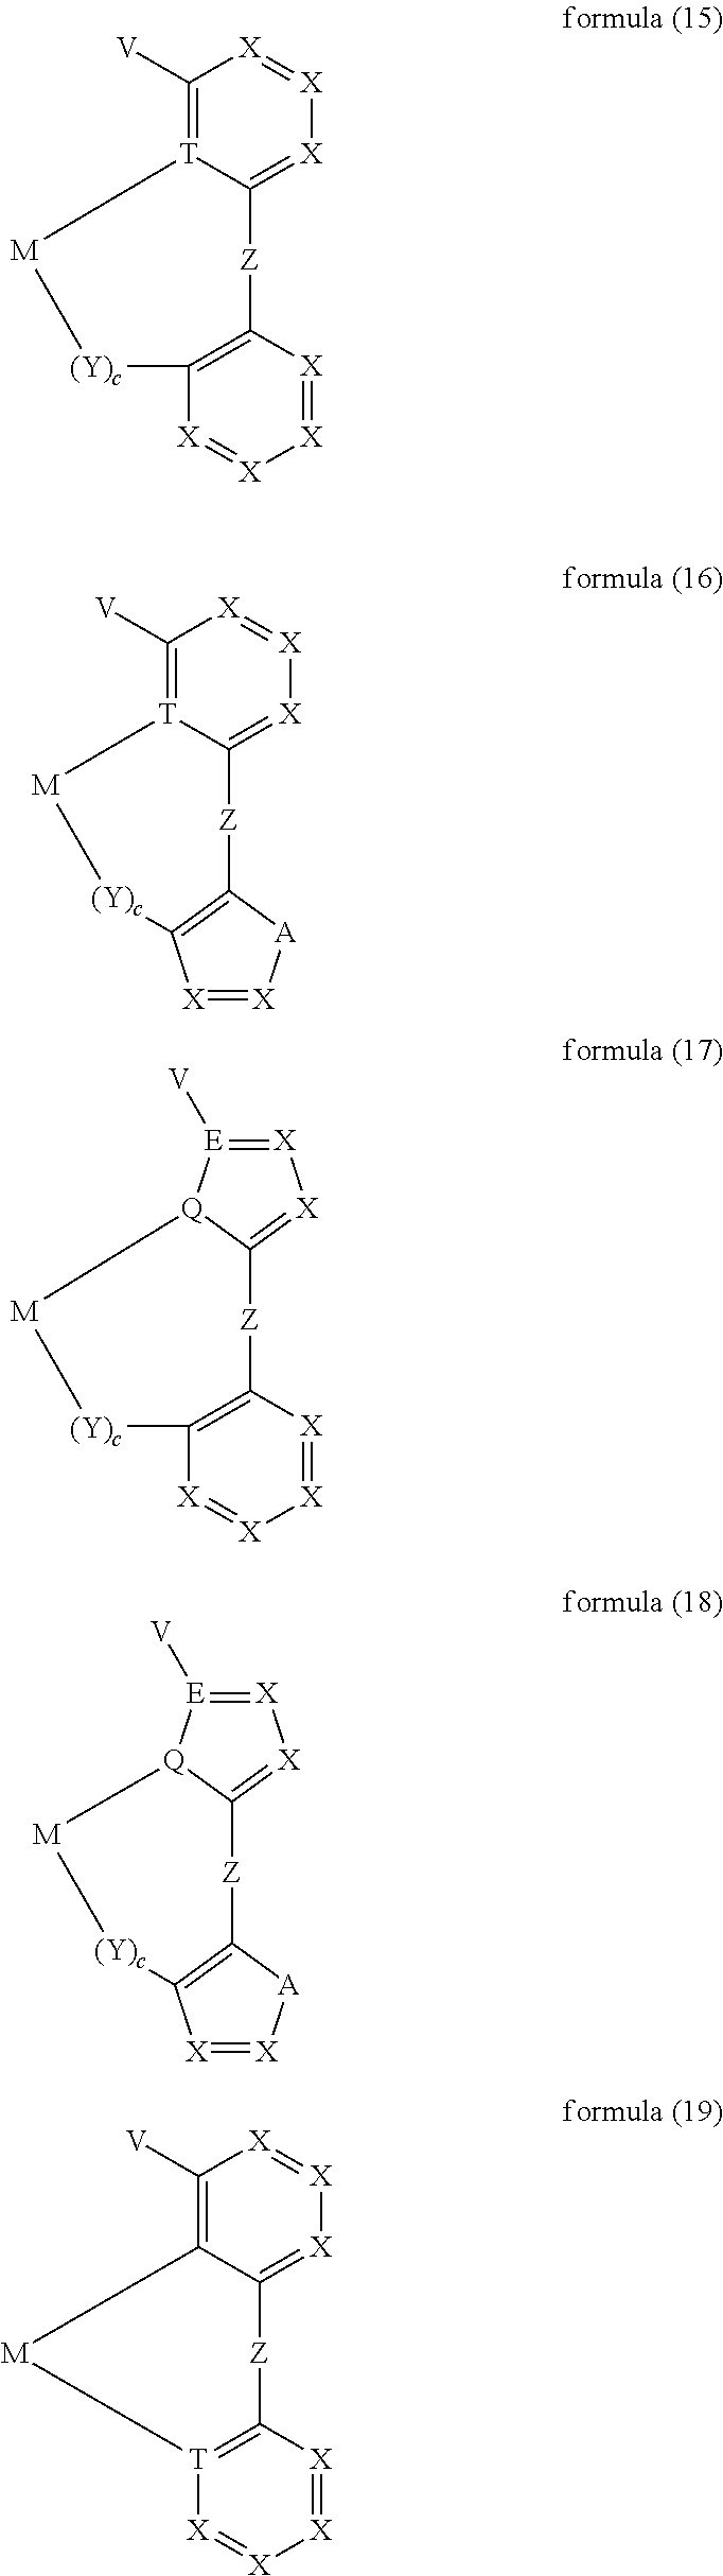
C1([V])=[T]2C(=[X][X]=[X]1)[Z]C1=C([X]=[X][X]=[X]1)[(Y)c][M]2.C1([V])=[T]2C(=[X][X]=[X]1)[Z]C1=C([X]=[X][A]1)[(Y)c][M]2.[Z]1C2=C([X]=[X][X]=[X]2)[(Y)c][M][Q]2[E]([V])=[X][X]=C12.[Z]1C2=[X][X]=[E]([V])[Q]2[M][(Y)c]C2=C1[A][X]=[X]2.C1([V])=C2C(=[X][X]=[X]1)[Z]C1=[T]([X]=[X][X]=[X]1)[M]2
